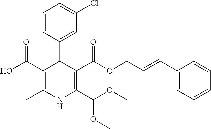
C1=CC(C2C(C(O)=O)=C(C)NC(C(OC)OC)=C2C(OCC=CC2=CC=CC=C2)=O)=CC(Cl)=C1
